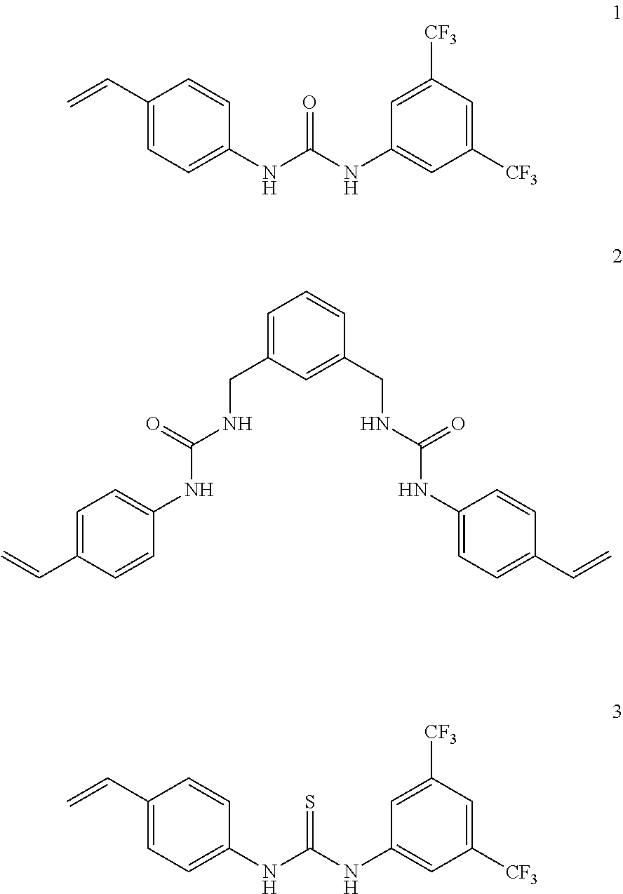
C1(C=C)=CC=C(NC(NC2=CC([CF3])=CC([CF3])=C2)=O)C=C1.C1=C(CNC(=O)NC2=CC=C(C=C)C=C2)C=C(CNC(=O)NC2=CC=C(C=C)C=C2)C=C1.C1(C=C)=CC=C(NC(NC2=CC([CF3])=CC([CF3])=C2)=S)C=C1
